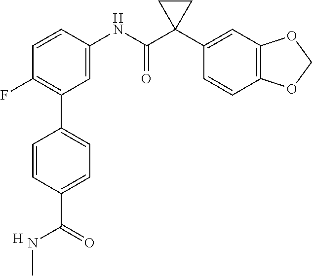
C1=C(NC(C2(C3=CC4=C(C=C3)OCO4)CC2)=O)C=CC(F)=C1C1=CC=C(C(NC)=O)C=C1.[H]
